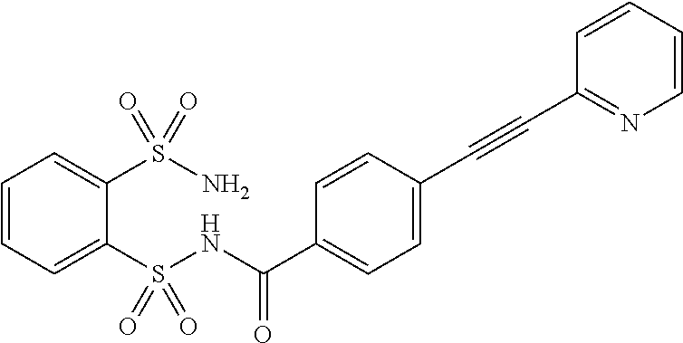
C1=CC=C(S(NC(C2=CC=C(C#CC3=NC=CC=C3)C=C2)=O)(=O)=O)C(S(N)(=O)=O)=C1
